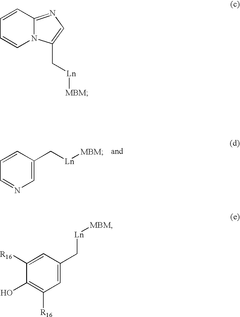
C1=C(C[Ln][MBM])C=CC=N1.C1=CC2=NC=C(C[Ln][MBM])N2C=C1.C1=C(C[Ln][MBM])C=C([R16])C(O)=C1[R16]
